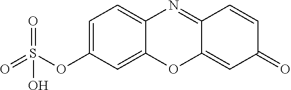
C12=CC=C(OS(=O)(=O)O)C=C1OC1=CC(=O)C=CC1=N2
